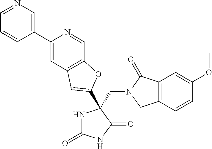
C(N1CC2=C(C1=O)C=C(OC)C=C2)C1(C2=CC3=C(C=NC(C4=CN=CC=C4)=C3)O2)NC(=O)NC1=O
